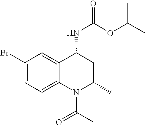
C1C(C)N(C(C)=O)C2=CC=C(Br)C=C2C1NC(OC(C)C)=O
